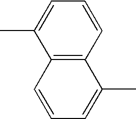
C1=C(C)C2=C(C=C1)C(C)=CC=C2
